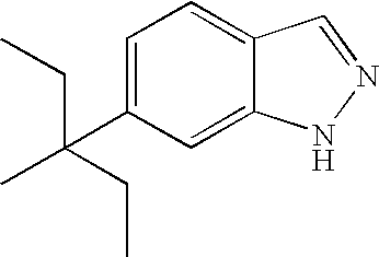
C1=C(C(C)(CC)CC)C=C2C(=C1)C=NN2
